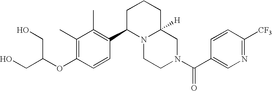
C(OC1=C(C)C(C)=C(C2N3C([H])(CN(C(=O)C4=CN=C([CF3])C=C4)CC3)CCC2)C=C1)(CO)CO
